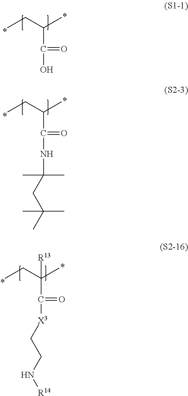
CCC(C([X3]CCN[R14])=O)(C)[R13].CCC(C(NC(CC(C)(C)C)(C)C)=O)C.CCC(C(O)=O)C
